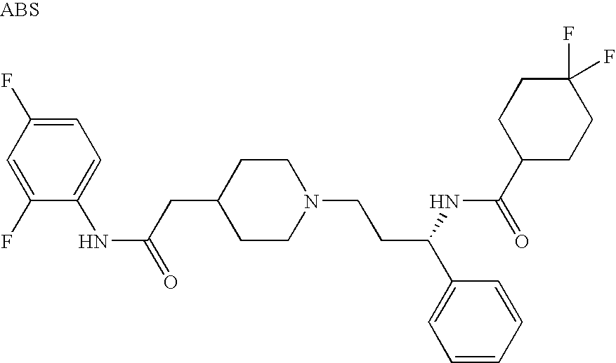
N(C(=O)CC1CCN(CCC(C2=CC=CC=C2)NC(C2CCC(F)(F)CC2)=O)CC1)C1=CC=C(F)C=C1F
